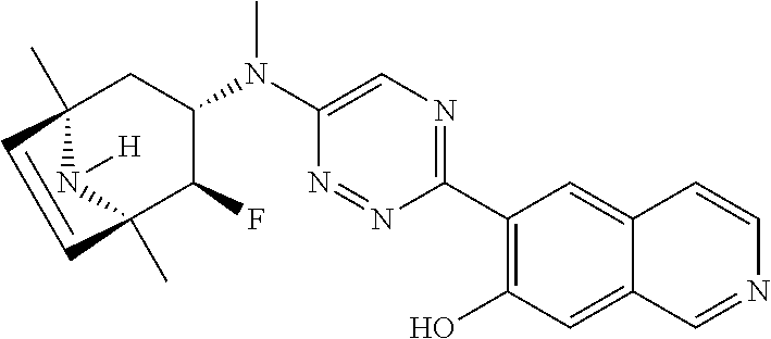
C1(C2=C(O)C=C3C(=C2)C=CN=C3)=NC=C(N(C2CC3(C)N([H])C(C)(C2F)C=C3)C)N=N1
